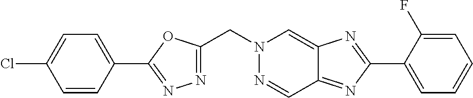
C(N1N=CC2=NC(C3=CC=CC=C3F)=NC2=C1)C1=NN=C(C2=CC=C(Cl)C=C2)O1
